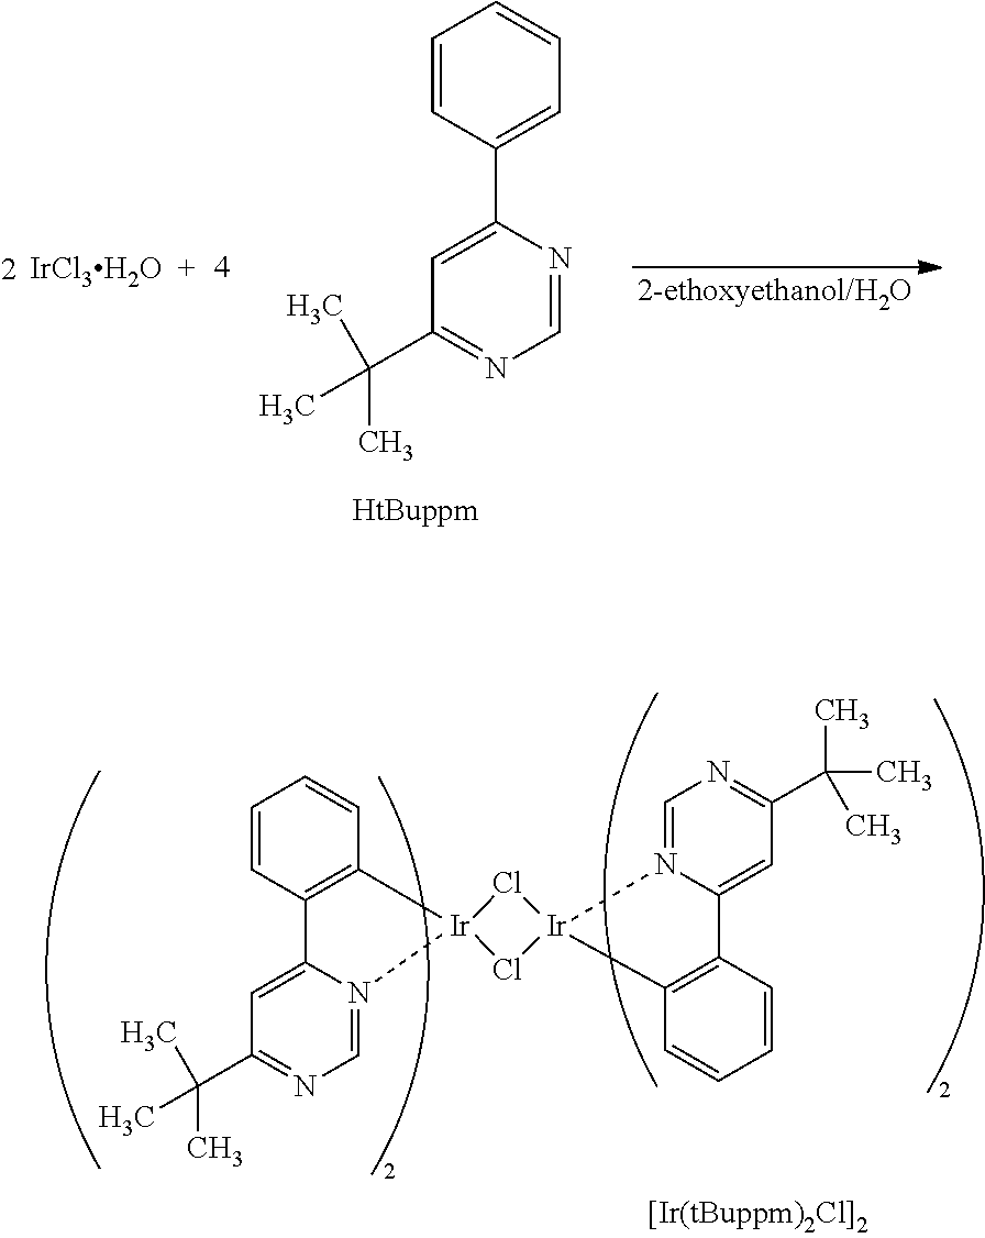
C1=CC(C2=CC(C(C)(C)C)=NC=N2)=CC=C1.[IrCl3H2O].C1=CC2=C(C=C1)[Ir]1(N3=CN=C(C(C)(C)C)C=C23)Cl[Ir]2(Cl1)N1=CN=C(C(C)(C)C)C=C1C1=C2C=CC=C1
